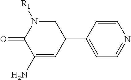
C1=CC(C2CN([R1])C(=O)C(N)=C2)=CC=N1
